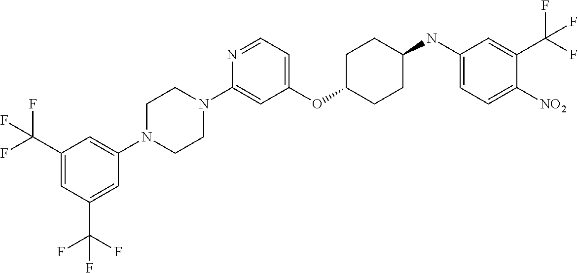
C1(OC2CCC(NC3=CC=C([NO2])C(C(F)(F)F)=C3)CC2)=CC=NC(N2CCN(C3=CC(C(F)(F)F)=CC(C(F)(F)F)=C3)CC2)=C1
